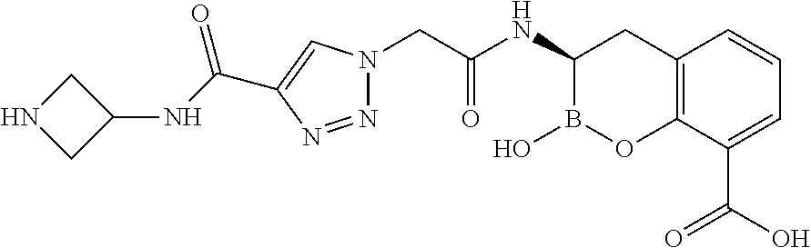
N1=NC(C(NC2CNC2)=O)=CN1CC(NC1B(O)OC2=C(C1)C=CC=C2C(O)=O)=O
